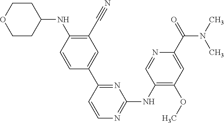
C1(C#N)=C(NC2CCOCC2)C=CC(C2=NC(NC3=C(OC)C=C(C(N(C)C)=O)N=C3)=NC=C2)=C1
